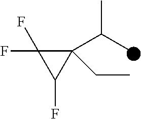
C1(C(C)C)(CC)C(F)(F)C1F
